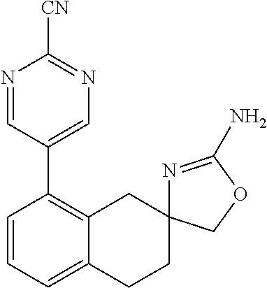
N1=CC(C2=C3C(=CC=C2)CCC2(C3)N=C(N)OC2)=CN=C1[CN]
